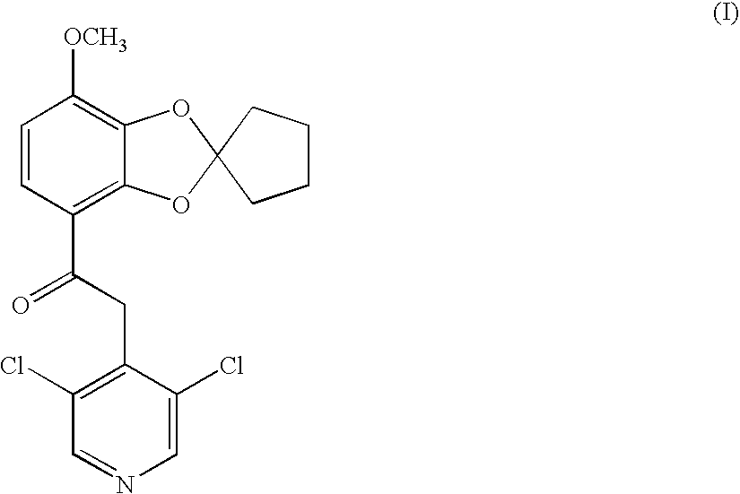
C1=CC(C(=O)CC2=C(Cl)C=NC=C2Cl)=C2C(=C1[OCH3])OC1(O2)CCCC1
